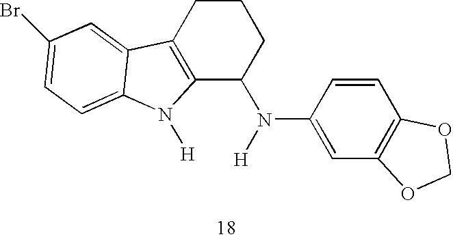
C12=C(CCCC1N(C1=CC3=C(C=C1)OCO3)[H])C1=CC(Br)=CC=C1N2[H]
